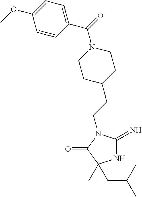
N1C(=N)N(CCC2CCN(C(C3=CC=C(OC)C=C3)=O)CC2)C(=O)C1(CC(C)C)C
